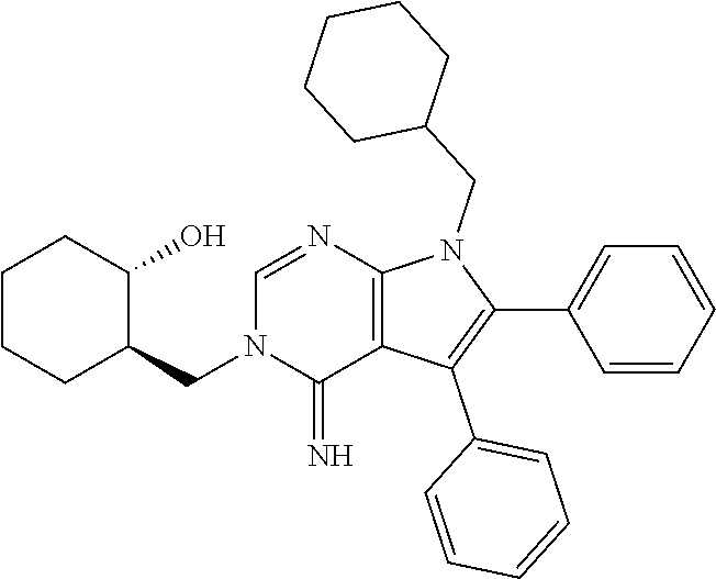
C1(C2=CC=CC=C2)=C(C2=CC=CC=C2)C2=C(N1CC1CCCCC1)N=CN(CC1C(O)CCCC1)C2=N
